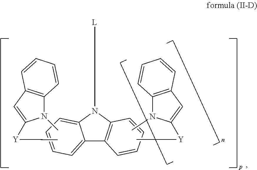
C12=CC=CC=C1N([L])C1=C2C=CC=C1.CN1C2=C(C=C1[Y]C)C=CC=C2.CN1C2=C(C=C1[Y]C)C=CC=C2
